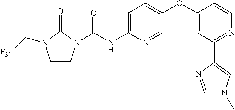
C1CN(C(NC2=CC=C(OC3=CC(C4=CN(C)C=N4)=NC=C3)C=N2)=O)C(=O)N1C[F3C]
